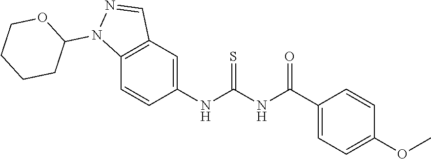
C1CCCC(N2C3=C(C=N2)C=C(NC(NC(C2=CC=C(OC)C=C2)=O)=S)C=C3)O1
